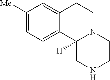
[Me]C1=CC=C2C(=C1)CCN1C2([H])CNCC1
